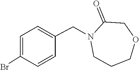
BrC1=CC=C(CN2CCCOCC2=O)C=C1
